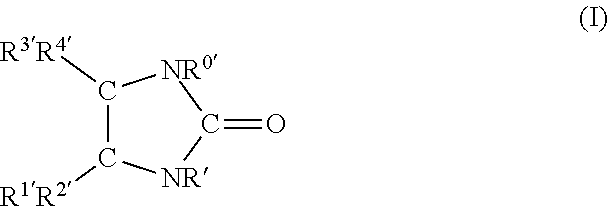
C1([R3R4])C([R1R2])[NR]C(=O)[NR0]1
